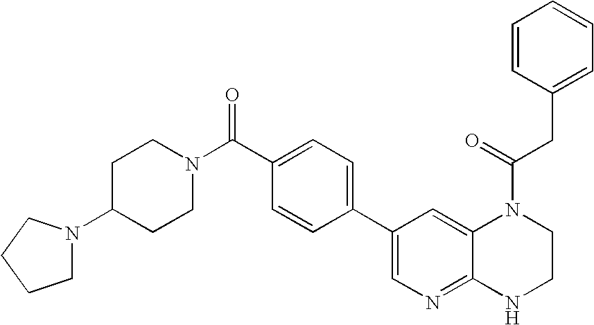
C1(C2=CN=C3C(=C2)N(C(CC2=CC=CC=C2)=O)CCN3)=CC=C(C(N2CCC(N3CCCC3)CC2)=O)C=C1
